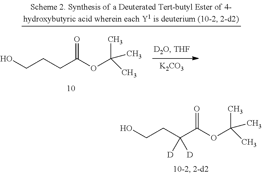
[K2CO3].OCCCC(OC(C)(C)C)=O.OCCC(C(OC(C)(C)C)=O)([D])[D]
